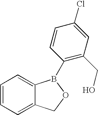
C1=CC=C2C(=C1)B(C1=C(CO)C=C(Cl)C=C1)OC2
